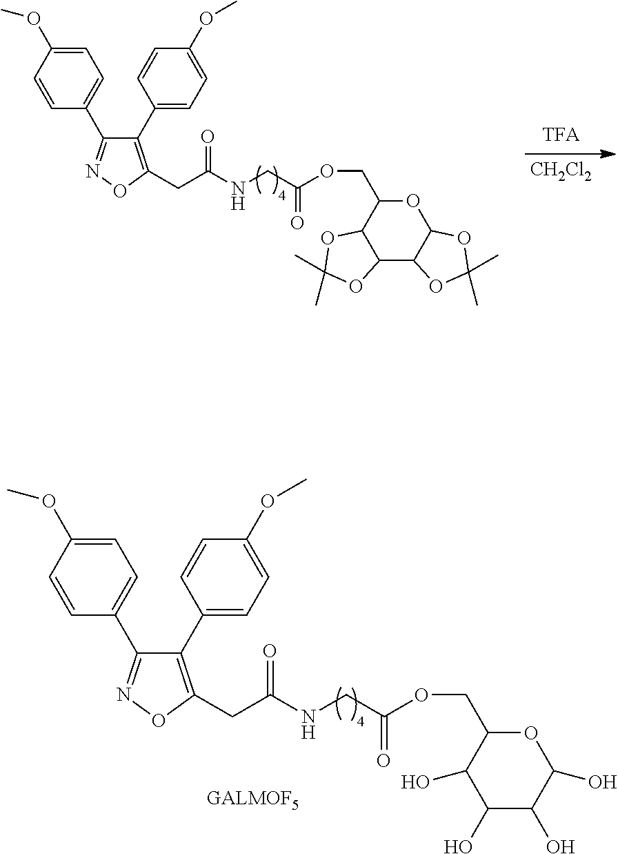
[CH2Cl2].C1(C2=CC=C(OC)C=C2)=C(CC(NCC(=O)OCC2OC3C(C4C2OC(C)(C)O4)OC(C)(C)O3)=O)ON=C1C1=CC=C(OC)C=C1.C1(C2=CC=C(OC)C=C2)=C(CC(NCC(=O)OCC2OC(O)C(O)C(O)C2O)=O)ON=C1C1=CC=C(OC)C=C1
